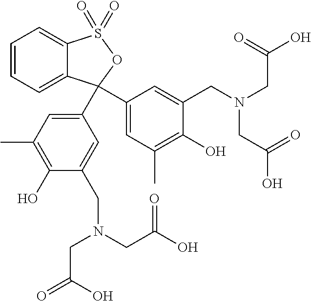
C1=CC=C2C(=C1)S(=O)(=O)OC2(C1=CC(C)=C(O)C(CN(CC(=O)O)CC(=O)O)=C1)C1=CC(C)=C(O)C(CN(CC(O)=O)CC(=O)O)=C1
